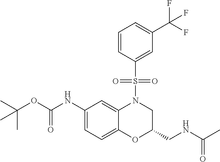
C1(NC(OC(C)(C)C)=O)=CC=C2C(=C1)N(S(=O)(=O)C1=CC(C(F)(F)F)=CC=C1)CC(CNC(C)=O)O2
